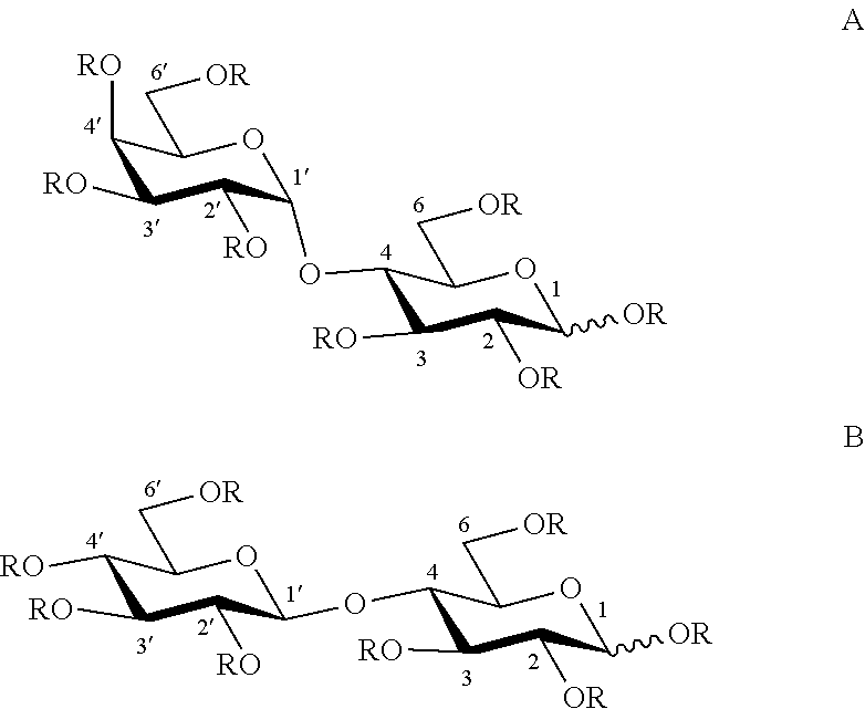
C1([RO])C([RO])C([RO])C(OC2C([RO])C([OR])C([OR])OC2C[OR])OC1C[OR].C1([RO])C([RO])C([RO])C(OC2C([RO])C([OR])C([OR])OC2C[OR])OC1C[OR]
